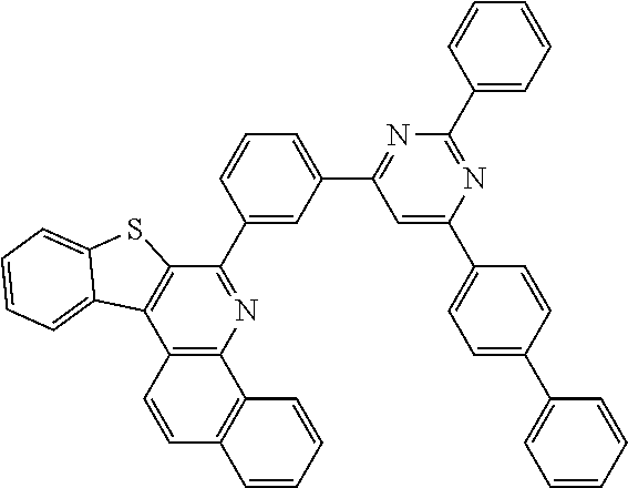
C12=C(N=C(C3=CC(C4=NC(C5=CC=CC=C5)=NC(C5=CC=C(C6=CC=CC=C6)C=C5)=C4)=CC=C3)C3=C1C1=CC=CC=C1S3)C1=C(C=C2)C=CC=C1
